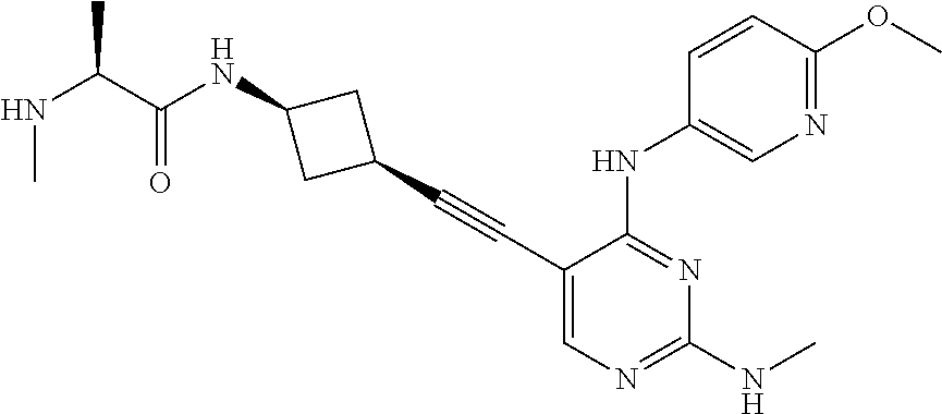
C1(C#CC2CC(NC(C(NC)C)=O)C2)=CN=C(NC)N=C1NC1=CN=C(OC)C=C1
